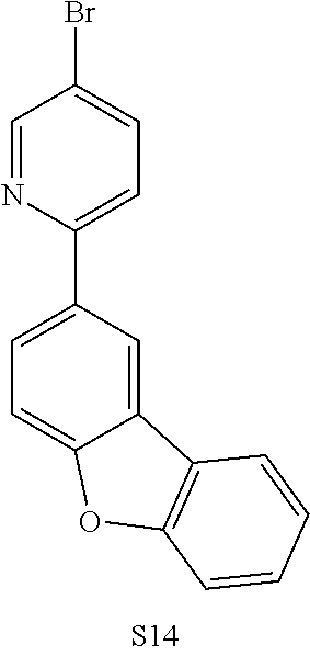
C1(C2=CC=C(Br)C=N2)=CC=C2C(=C1)C1=C(O2)C=CC=C1
